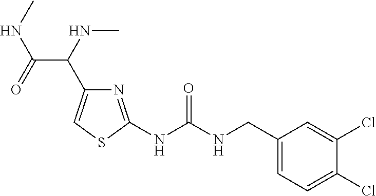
N1=C(NC(NCC2=CC=C(Cl)C(Cl)=C2)=O)SC=C1C(NC)C(=O)NC
